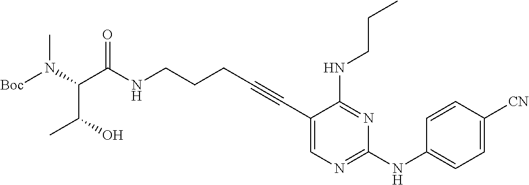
N(CCCC#CC1=CN=C(NC2=CC=C([CN])C=C2)N=C1NCCC)C(C(N([Boc])C)C(O)C)=O
